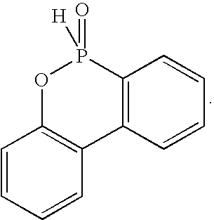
O1C2=C(C3=C(P1(=O)[H])C=CC=C3)C=CC=C2
